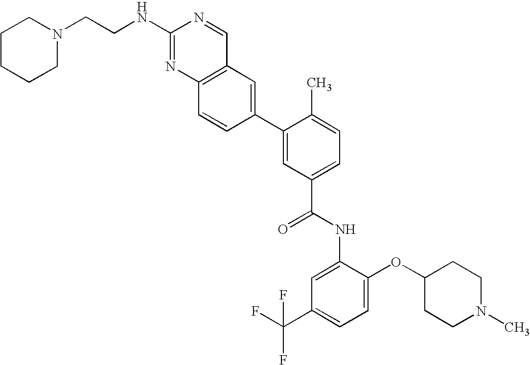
C1(NCCN2CCCCC2)=NC2=C(C=N1)C=C(C1=CC(C(=O)NC3=CC(C(F)(F)F)=CC=C3OC3CCN(C)CC3)=CC=C1C)C=C2
